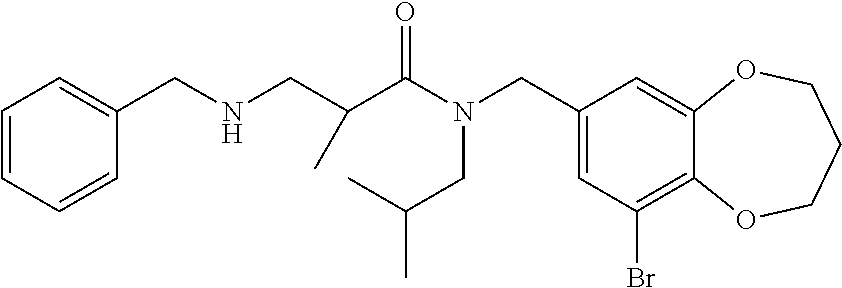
C1(CN(C(=O)C(CNCC2=CC=CC=C2)C)CC(C)C)=CC(Br)=C2C(=C1)OCCCO2
